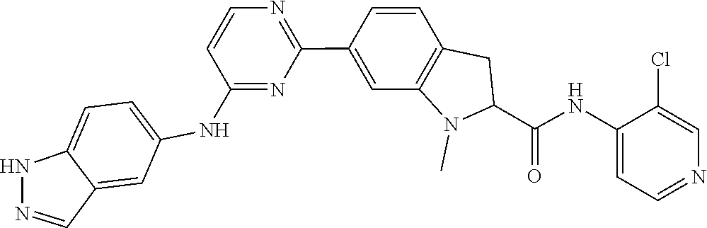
N(C(C1N(C)C2=C(C=CC(C3=NC=CC(NC4=CC=C5C(=C4)C=NN5)=N3)=C2)C1)=O)C1=CC=NC=C1Cl
